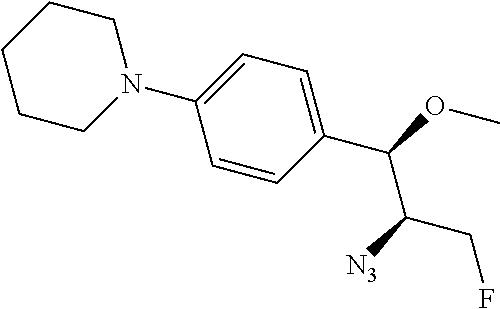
N1(C2=CC=C(C(OC)C([N3])CF)C=C2)CCCCC1
